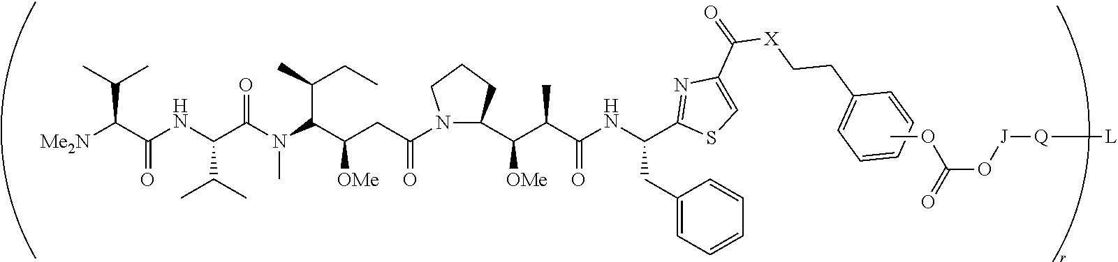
[Me2N]C(C(NC(C(N(C(C(CC(=O)N1CCCC1C(C(C(NC(CC1=CC=CC=C1)C1=NC(C(=O)[X]CCC2=CC=CC=C2)=CS1)=O)C)[OMe])[OMe])C(C)CC)C)=O)C(C)C)=O)C(C)C.COC(O[J][Q][L])=O
